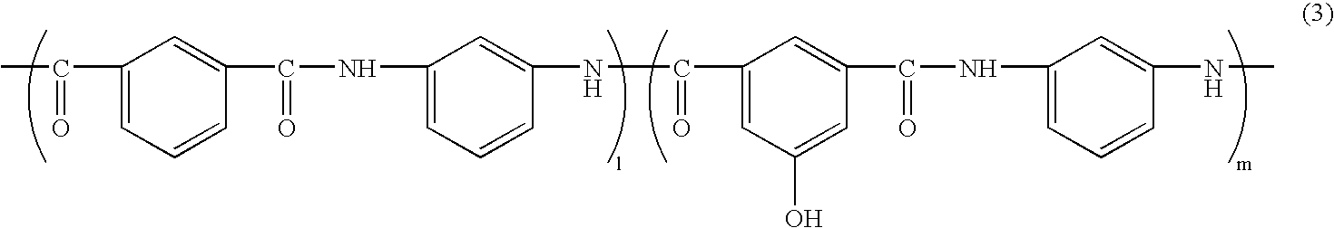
C1(C(C)=O)=CC=CC(C(NC2=CC=CC(NC(C3=CC(O)=CC(C(NC4=CC=CC(NC)=C4)=O)=C3)=O)=C2)=O)=C1
